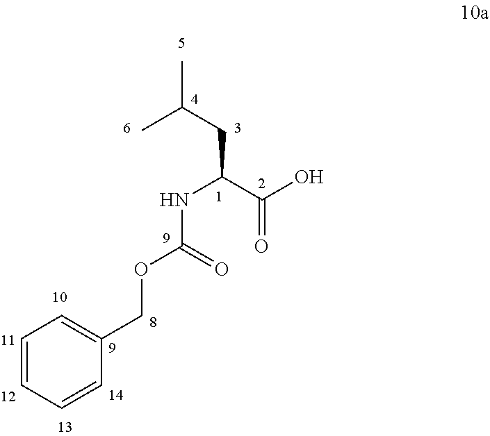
C1=CC=CC(COC(NC(CC(C)C)C(O)=O)=O)=C1
